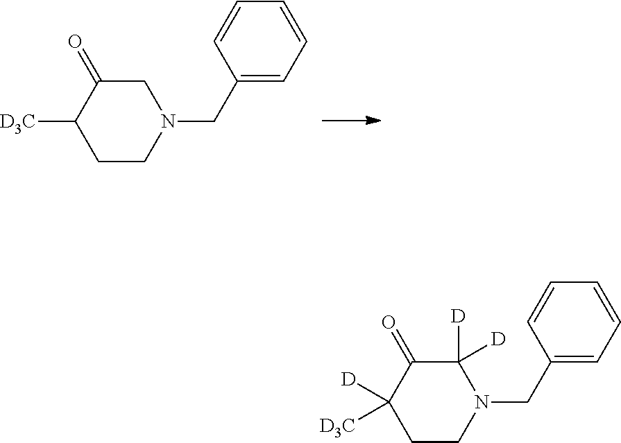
C1C(=O)C([D3C])CCN1CC1=CC=CC=C1.C1([D])([D])C(=O)C([D3C])([D])CCN1CC1=CC=CC=C1
